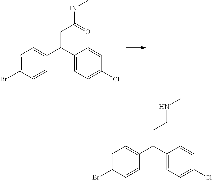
C1=C(Br)C=CC(C(CC(NC)=O)C2=CC=C(Cl)C=C2)=C1.C1=C(Br)C=CC(C(CCNC)C2=CC=C(Cl)C=C2)=C1
